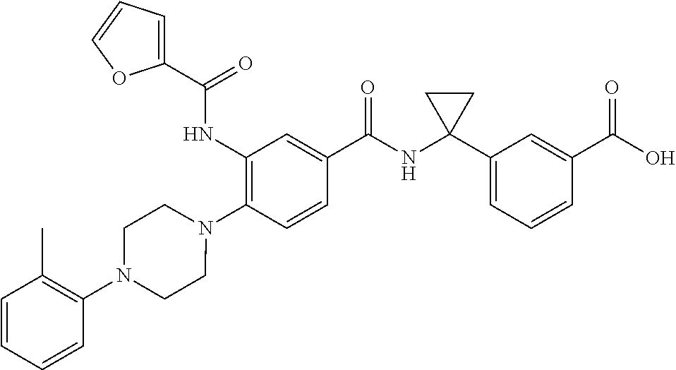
C1(NC(=O)C2=CC=CO2)=C(N2CCN(C3=C(C)C=CC=C3)CC2)C=CC(C(NC2(C3=CC=CC(C(O)=O)=C3)CC2)=O)=C1
